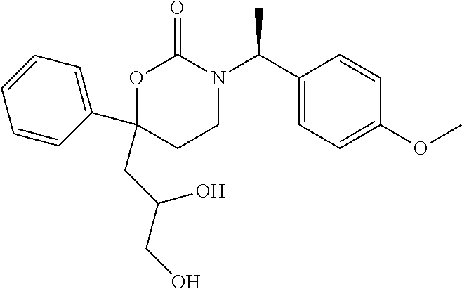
C1(CC(CO)O)(C2=CC=CC=C2)CCN(C(C2=CC=C(OC)C=C2)C)C(=O)O1
